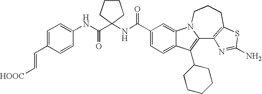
C12=CC=C(C(NC3(C(NC4=CC=C(C=C[HOOC])C=C4)=O)CCCC3)=O)C=C1N1C(=C2C2CCCCC2)C2=C(CCC1)SC(N)=N2
